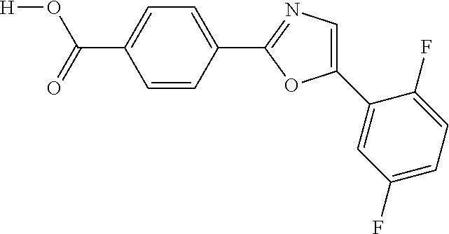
[H]OC(C1=CC=C(C2=NC=C(C3=CC(F)=CC=C3F)O2)C=C1)=O
